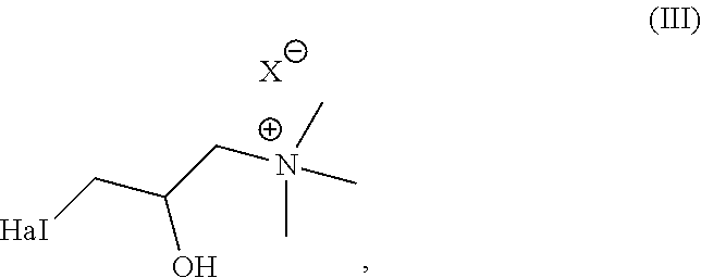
[X].C[N+](CC(C[HaI])O)(C)C
